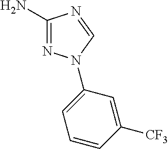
C1(N)=NN(C2=CC=CC([CF3])=C2)C=N1
